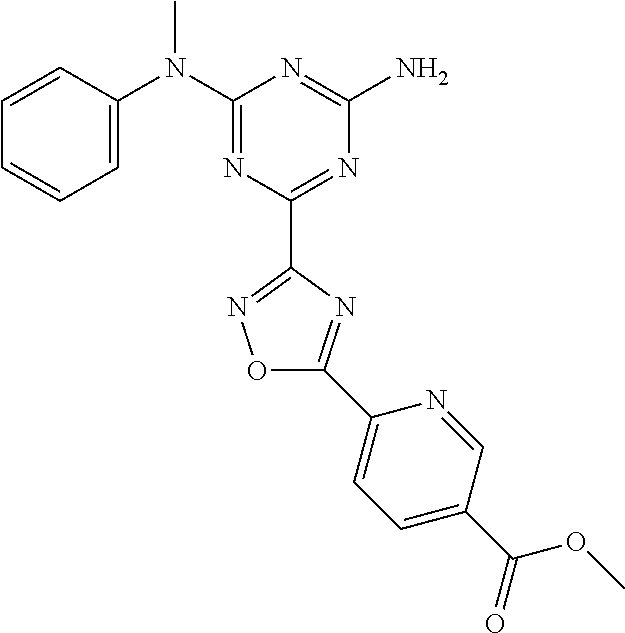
C1=CC(N(C2=NC(C3=NOC(C4=CC=C(C(=O)OC)C=N4)=N3)=NC(N)=N2)C)=CC=C1
